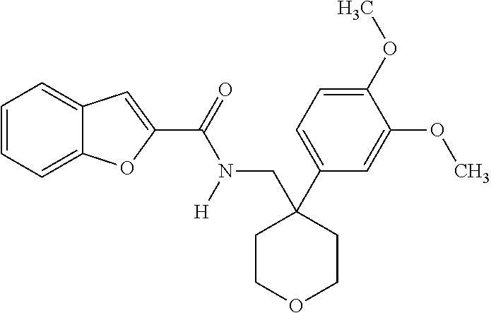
C1=CC=C2C(=C1)C=C(C(=O)N([H])CC1(C3=CC=C(OC)C(OC)=C3)CCOCC1)O2
